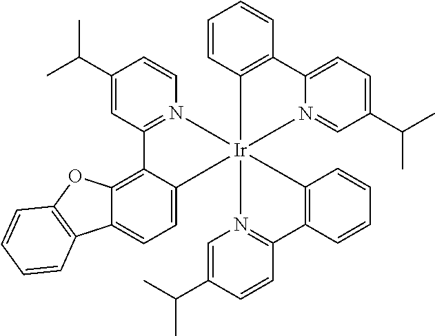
C12=C3C(=CC=C1C1=C(O2)C=CC=C1)[Ir]12(N4=C3C=C(C(C)C)C=C4)(C3=C(C=CC=C3)C3=CC=C(C(C)C)C=N31)N1=C(C=CC(C(C)C)=C1)C1=C2C=CC=C1
